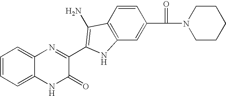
C1=C2C(=CC=C1)N=C(C1=C(N)C3=C(C=C(C(=O)N4CCCCC4)C=C3)N1)C(=O)N2
